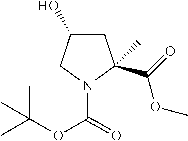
C1(O)CC(C)(C(=O)OC)N(C(OC(C)(C)C)=O)C1
